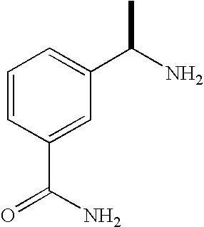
C1=CC(C(N)=O)=CC(C(N)C)=C1
